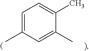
C1=C(C)C=C(C)C(C)=C1
